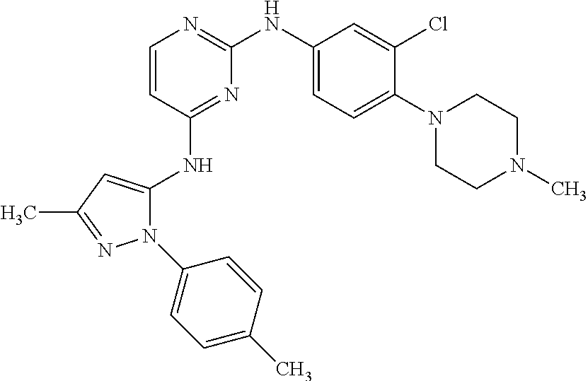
N1(C2=CC=C(C)C=C2)C(NC2=NC(NC3=CC=C(N4CCN(C)CC4)C(Cl)=C3)=NC=C2)=CC(C)=N1
